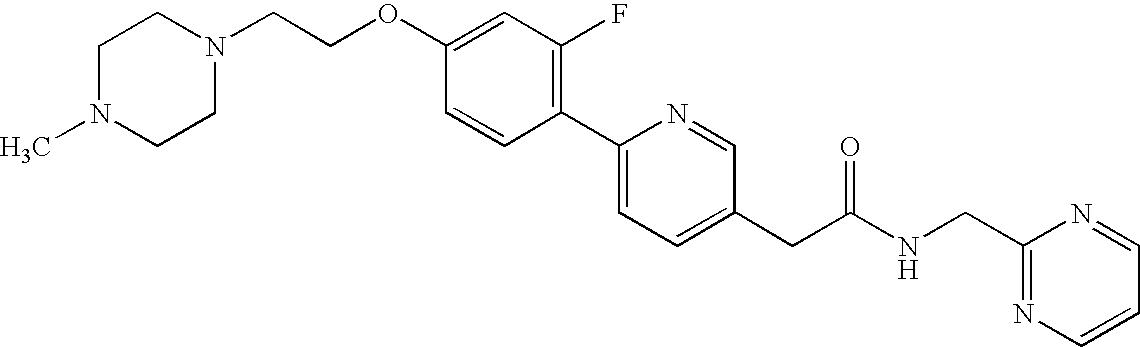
C1=CC(C2=CC=C(CC(NCC3=NC=CC=N3)=O)C=N2)=C(F)C=C1OCCN1CCN(C)CC1
